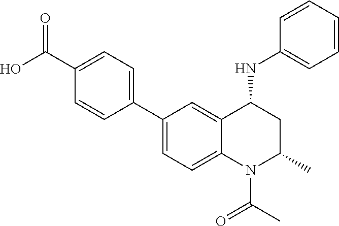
C1(C2=CC=C(C(O)=O)C=C2)=CC=C2C(=C1)C(NC1=CC=CC=C1)CC(C)N2C(C)=O
